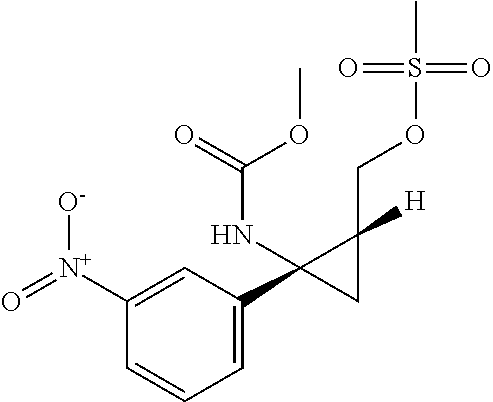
C1([N+](=O)[O-])=CC(C2(NC(OC)=O)CC2([H])COS(=O)(=O)C)=CC=C1
